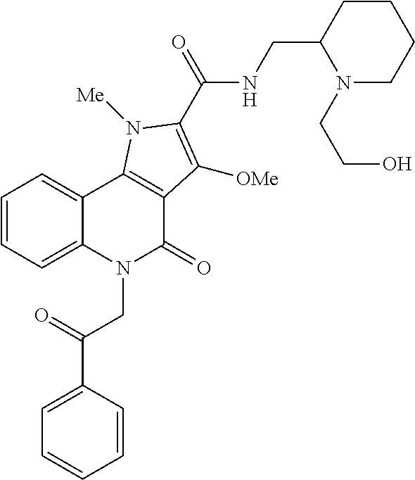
C1=CC=C2C(=C1)C1=C(C(=O)N2CC(C2=CC=CC=C2)=O)C([OMe])=C(C(=O)NCC2N(CCO)CCCC2)N1[Me]
